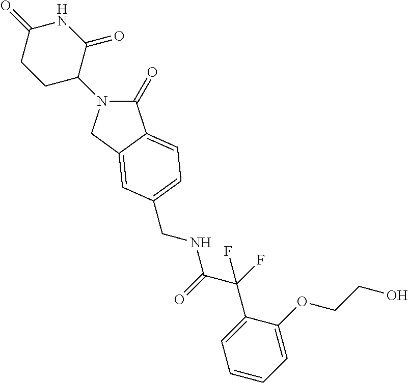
C1(=O)N(C2C(=O)NC(=O)CC2)CC2=CC(CNC(C(F)(C3=CC=CC=C3OCCO)F)=O)=CC=C12
